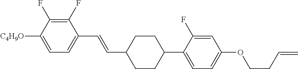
C1(F)=C(F)C([C4H9O])=CC=C1C=CC1CCC(C2=CC=C(OCCC=C)C=C2F)CC1
